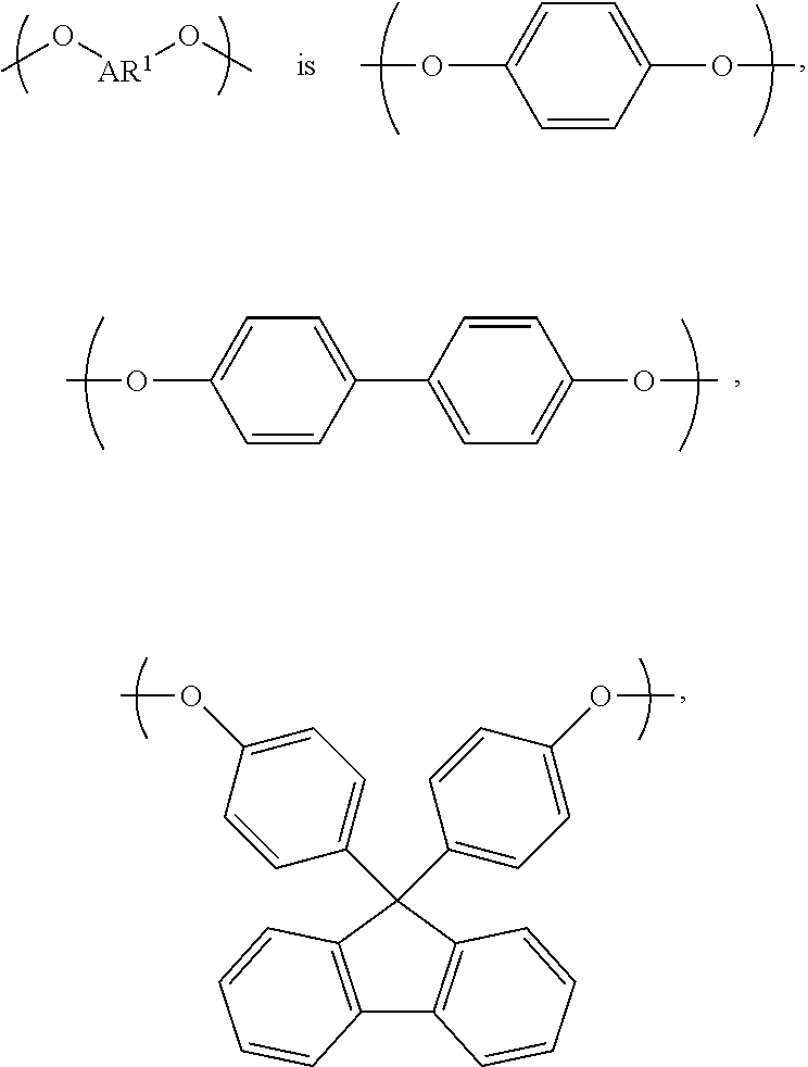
C1=CC(C2=CC=C(OC)C=C2)=CC=C1OC.C12=C(C(C3=CC=C(OC)C=C3)(C3=CC=C(OC)C=C3)C3=C1C=CC=C3)C=CC=C2.CO[AR1]OC.C1=CC(OC)=CC=C1OC
